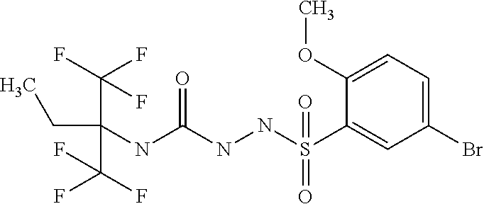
CCC(C(F)(F)F)(NC(NNS(C1=CC(Br)=CC=C1OC)(=O)=O)=O)C(F)(F)F
